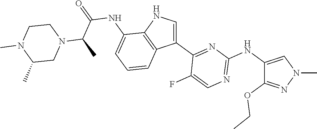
N1=C(NC2=CN(C)N=C2OCC)N=C(C2=CNC3=C2C=CC=C3NC(=O)C(C)N2CCN(C)C(C)C2)C(F)=C1
